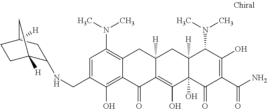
C1=C(CNC2CC3([H])CCC2([H])C3)C(O)=C2C(=C1N(C)C)CC1([H])C(=C(O)C3(O)C([H])(C1)C(N(C)C)C(O)=C(C(N)=O)C3=O)C2=O
